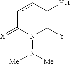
c1cC([Het])=C([Y])N(N([Me])[Me])C1=[X]
